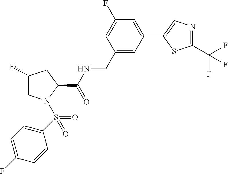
C1(C2=CC(F)=CC(CNC(C3CC(F)CN3S(=O)(C3=CC=C(F)C=C3)=O)=O)=C2)=CN=C(C(F)(F)F)S1
